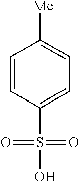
C1=CC(S(O)(=O)=O)=CC=C1[Me]
